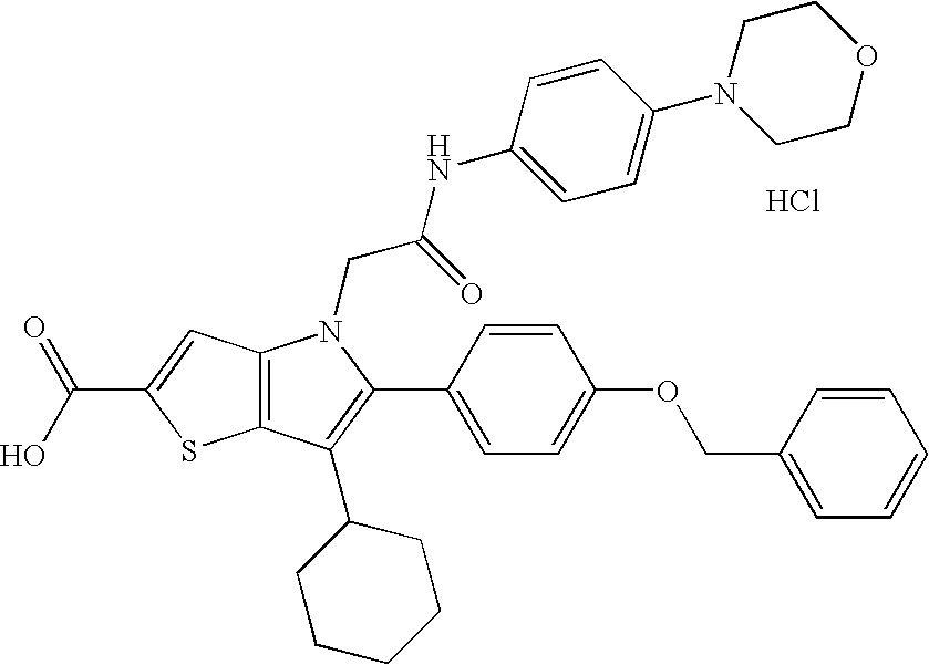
C12=C(C(C3CCCCC3)=C(C3=CC=C(OCC4=CC=CC=C4)C=C3)N1CC(=O)NC1=CC=C(N3CCOCC3)C=C1)SC(C(O)=O)=C2.Cl
